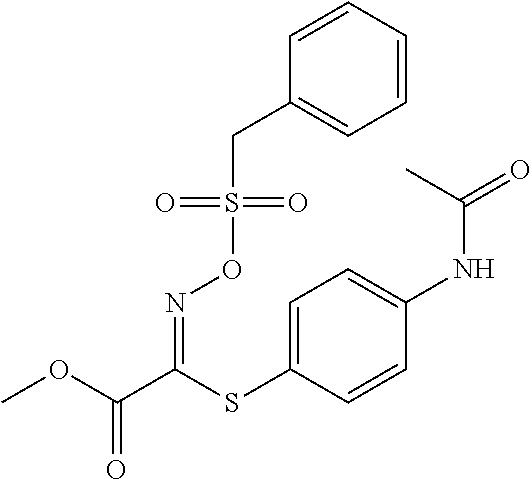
COC(C(SC1=CC=C(NC(=O)C)C=C1)=NOS(CC1=CC=CC=C1)(=O)=O)=O
